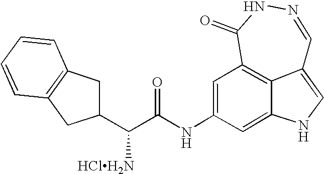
C1(=O)C2=C3C(=CNC3=CC(NC(=O)C([HClH2N])C3CC4=C(C3)C=CC=C4)=C2)C=NN1
